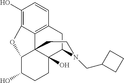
C1(O)=C2C3=C(C=C1)CC1C4(O)C3(C(C(O)CC4)O2)CCN1CC1CCC1
